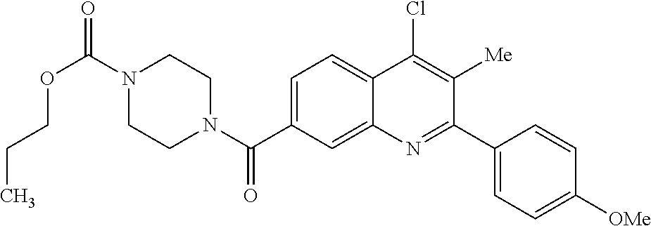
N1(C(OCCC)=O)CCN(C(=O)C2=CC=C3C(=C2)N=C(C2=CC=C([OMe])C=C2)C([Me])=C3Cl)CC1
